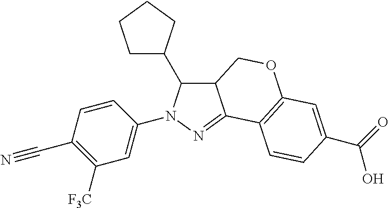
C1(C2CCCC2)C2C(=NN1C1=CC([F3C])=C(C#N)C=C1)C1=C(OC2)C=C(C(=O)O)C=C1
